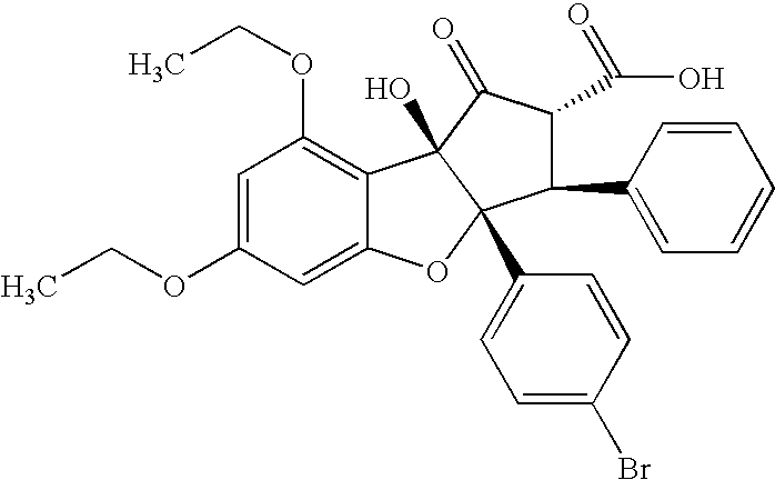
C1=C(OCC)C=C2C(=C1OCC)C1(O)C(C3=CC=C(Br)C=C3)(O2)C(C2=CC=CC=C2)C(C(=O)O)C1=O
